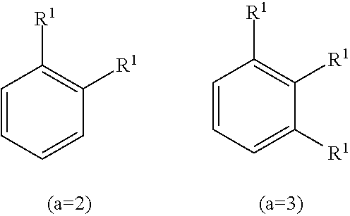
C1=CC=C([R1])C([R1])=C1[R1].C1=CC=CC([R1])=C1[R1]
